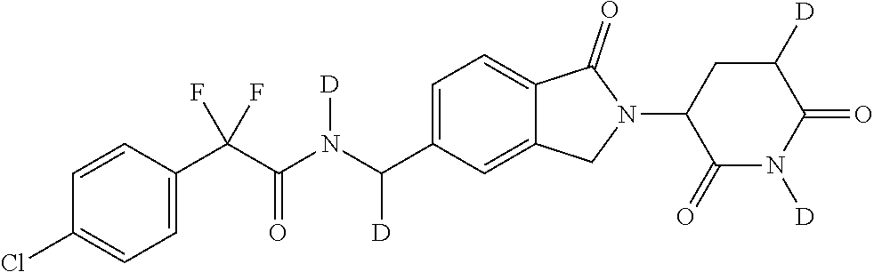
C1=CC(C(C(N(C(C2=CC=C3C(=C2)CN(C2C(=O)N([D])C(=O)C([D])C2)C3=O)[D])[D])=O)(F)F)=CC=C1Cl
